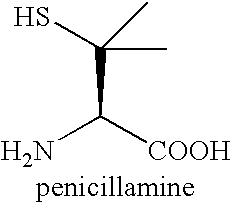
NC([COOH])C(C)(C)S
